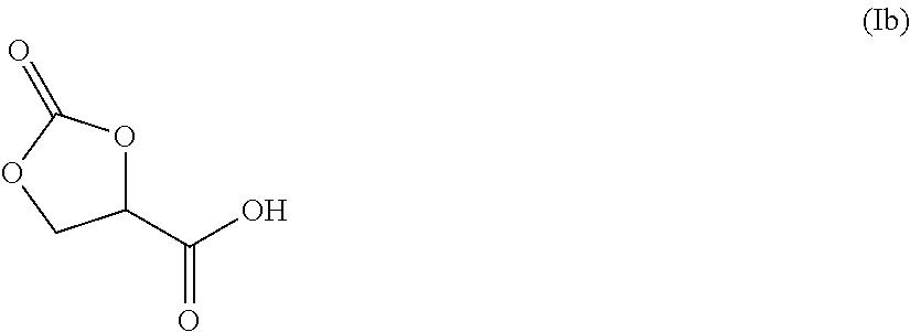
C1(C(O)=O)OC(=O)OC1
